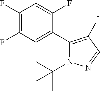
C1(C2=CC(F)=C(F)C=C2F)=C(I)C=NN1C(C)(C)C
